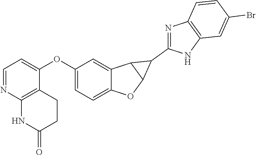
C1(OC2=CC=NC3=C2CCC(=O)N3)=CC=C2C(=C1)C1C(O2)C1C1=NC2=C(N1)C=C(Br)C=C2
